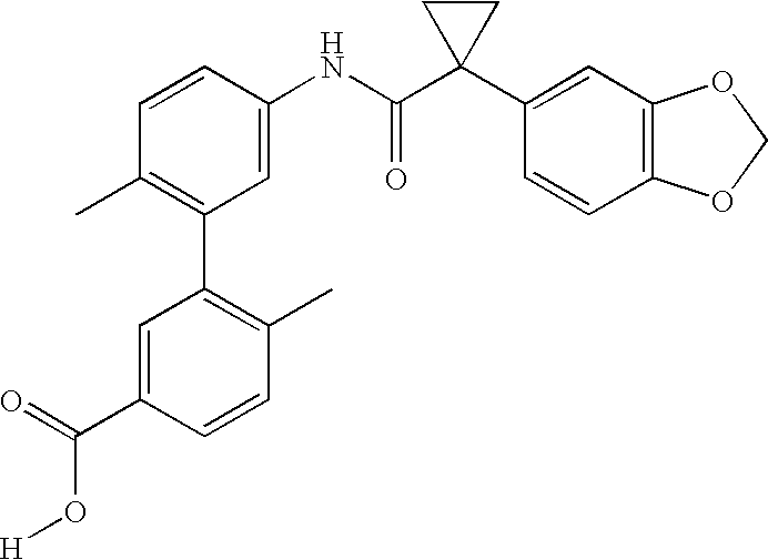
C1=C(NC(C2(C3=CC4=C(C=C3)OCO4)CC2)=O)C=CC(C)=C1C1=C(C)C=CC(C(=O)O[H])=C1
